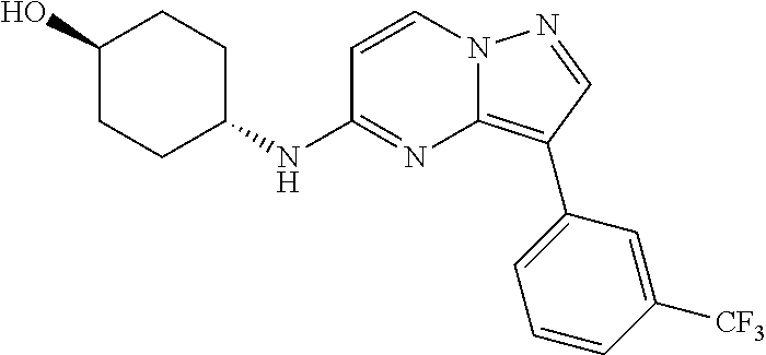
C1(O)CCC(NC2=NC3=C(C4=CC=CC([CF3])=C4)C=NN3C=C2)CC1
